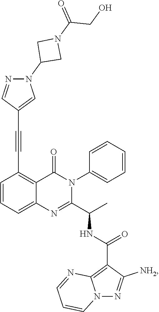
C1=CC=C2C(=C1C#CC1=CN(C3CN(C(=O)CO)C3)N=C1)C(=O)N(C1=CC=CC=C1)C(C(C)NC(=O)C1=C3N(N=C1[NH2])C=CC=N3)=N2
